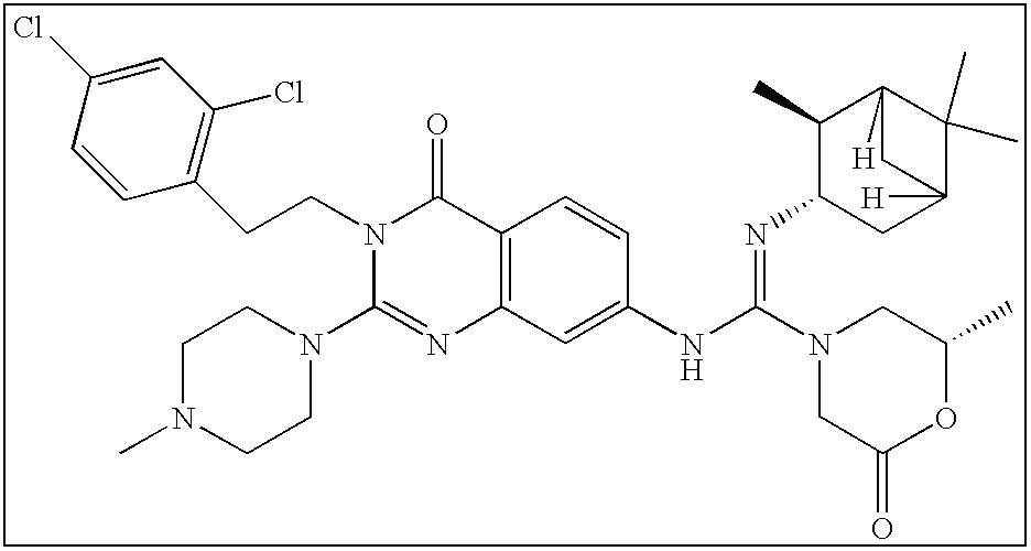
C(CN1C(N2CCN(C)CC2)=NC2=C(C1=O)C=CC(NC(=NC1CC3([H])C(C)(C)C([H])(C1C)C3)N1CC(=O)OC(C)C1)=C2)C1=C(Cl)C=C(Cl)C=C1
